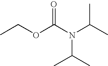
CCOC(N(C(C)C)C(C)C)=O
